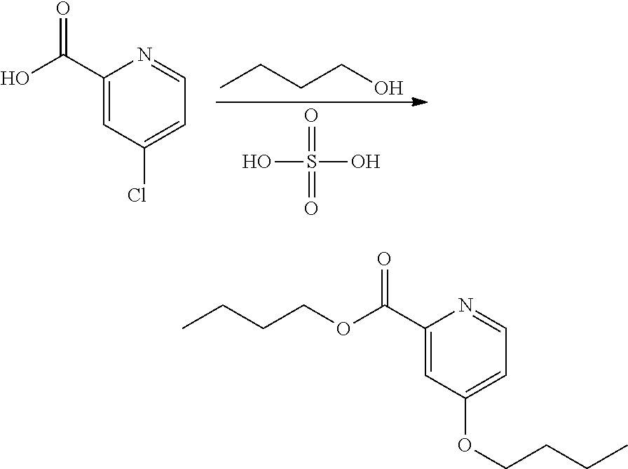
CCCCO.OS(O)(=O)=O.C1(C(O)=O)=CC(Cl)=CC=N1.C1(C(OCCCC)=O)=CC(OCCCC)=CC=N1
